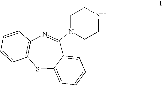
C12=CC=CC=C1C(N1CCNCC1)=NC1=C(S2)C=CC=C1
